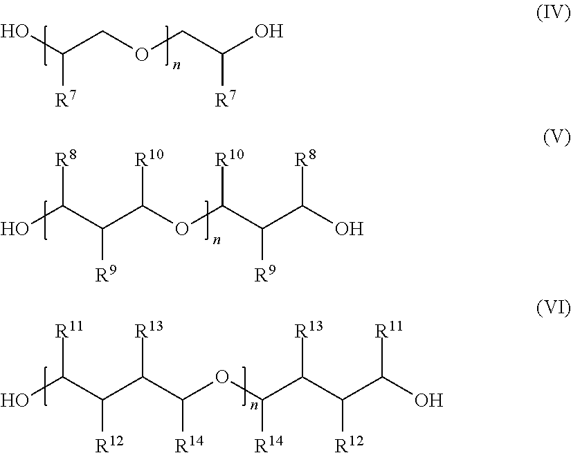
OC(COCC(O)[R7])[R7].OC(C(C(OC(C(C(O)[R8])[R9])[R10])[R10])[R9])[R8].OC(C(C(C(OC(C(C(C(O)[R11])[R12])[R13])[R14])[R14])[R13])[R12])[R11]
